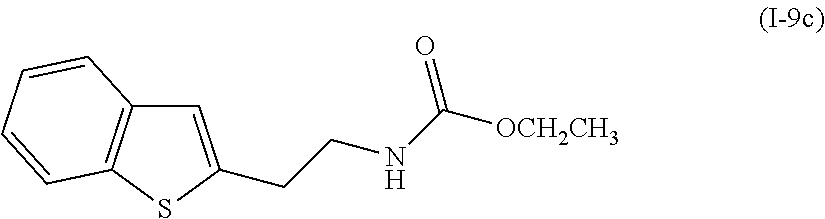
C1=C(CCNC([OCH2CH3])=O)SC2=C1C=CC=C2
